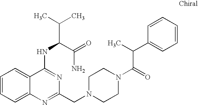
C1=CC=C2C(=C1)C(NC(C(C)C)C(=O)N)=NC(CN1CCN(C(=O)C(C3=CC=CC=C3)C)CC1)=N2
